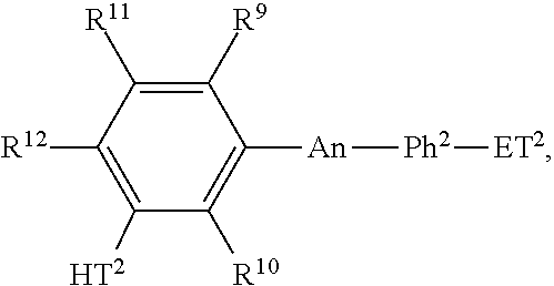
C1([R9])=C([R11])C([R12])=C([HT2])C([R10])=C1[An][Ph2][ET2]
